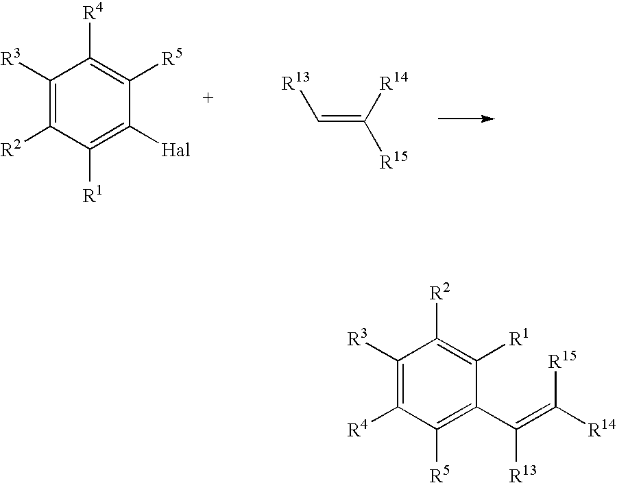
C1([R3])=C([R2])C([R1])=C([Hal])C([R5])=C1[R4].C(=C([R14])[R15])[R13].C1([R3])=C([R4])C([R5])=C(C(=C([R15])[R14])[R13])C([R1])=C1[R2]
